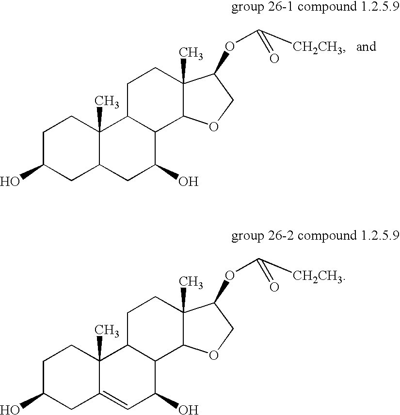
C1C(O)CC2C(C)(C1)C1C(C(O)C2)C2C(C)(CC1)C(OC(=O)[CH2CH3])CO2.C1C(O)CC2=CC(O)C3C(C2(C)C1)CCC1(C)C3OCC1OC(=O)[CH2CH3]
